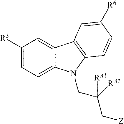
C1([R3])=CC=C2C(=C1)C1=C(N2CC(C[Z])([RA2])[RA1])C=CC([R6])=C1
